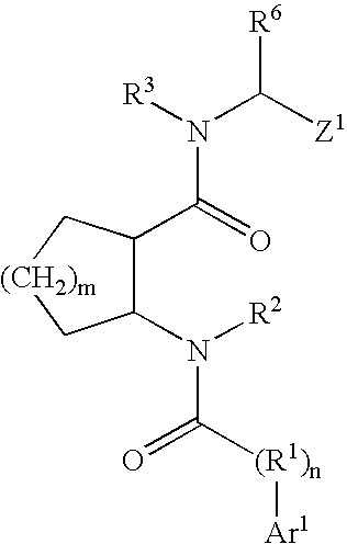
C1(C(=O)N([R3])C([Z1])[R6])C(N([R2])C(=O)[(R1)n][Ar1])C[(CH2)m]C1
